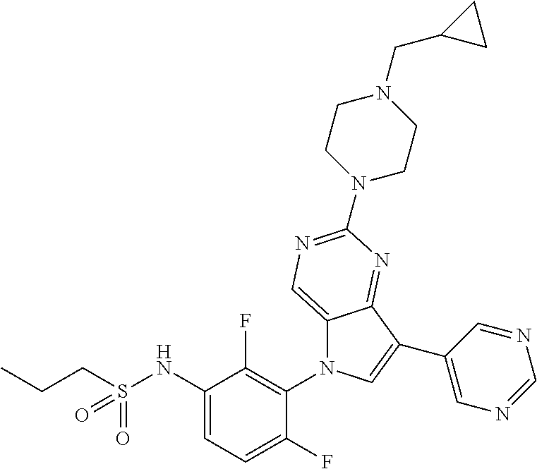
C12=CN=C(N3CCN(CC4CC4)CC3)N=C1C(C1=CN=CN=C1)=CN2C1=C(F)C(NS(CCC)(=O)=O)=CC=C1F
